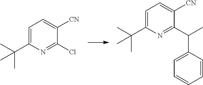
C1=C(C(C)(C)C)N=C(Cl)C([CN])=C1.C1=C(C(C)(C)C)N=C(C(C2=CC=CC=C2)C)C([CN])=C1
